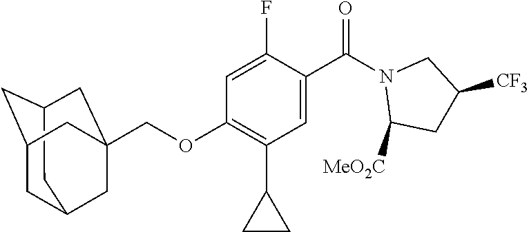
C12CC3CC(C1)CC(COC1=C(C4CC4)C=C(C(N4C([MeO2C])CC([CF3])C4)=O)C(F)=C1)(C3)C2
